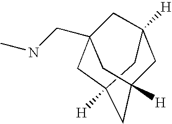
C1C2([H])CC3([H])CC1([H])CC(CNC)(C2)C3
